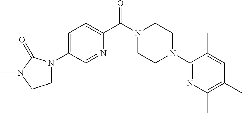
C1=C(N2CCN(C)C2=O)C=NC(C(N2CCN(C3=NC(C)=C(C)C=C3C)CC2)=O)=C1
